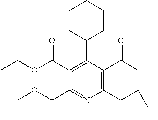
C12=C(C(C3CCCCC3)=C(C(OCC)=O)C(C(OC)C)=N1)C(=O)CC(C)(C)C2
